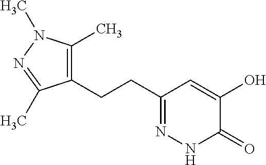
C1(CCC2=NNC(=O)C(O)=C2)=C(C)N(C)N=C1C
